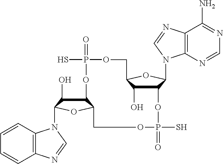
C12C(O)C(N3C4=C(C=CC=C4)N=C3)OC1COP(=O)(S)OC1C(O)C(OC1N1C3=C(C(N)=NC=N3)N=C1)COP(=O)(S)O2
